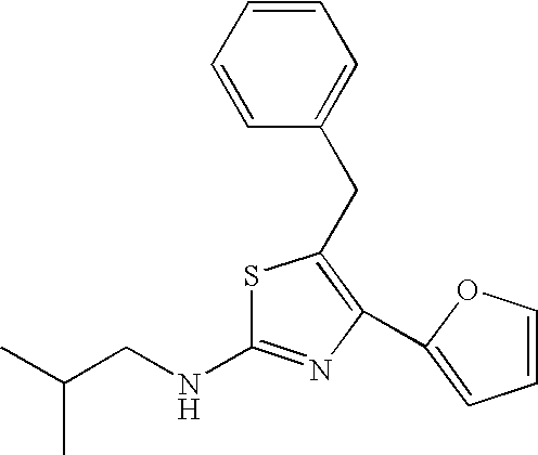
S1C(NCC(C)C)=NC(C2=CC=CO2)=C1CC1=CC=CC=C1
